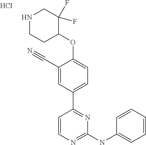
N1CCC(OC2=CC=C(C3=NC(NC4=CC=CC=C4)=NC=C3)C=C2C#N)C(F)(F)C1.Cl
